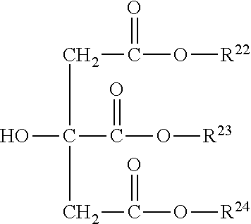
C(C(O)(C(O[R23])=O)CC(O[R24])=O)C(O[R22])=O
